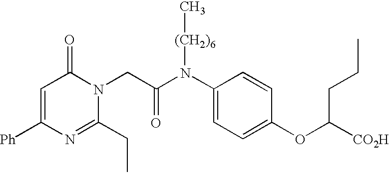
C1=C([Ph])N=C(CC)N(CC(N(C2=CC=C(OC([CO2H])CCC)C=C2)[(CH2)6]C)=O)C1=O
